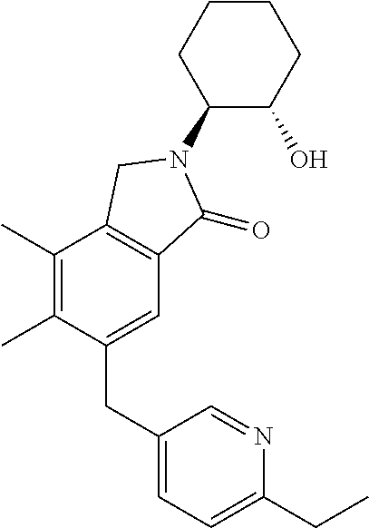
C1(C)=C(C)C(CC2=CC=C(CC)N=C2)=CC2=C1CN(C1C(O)CCCC1)C2=O
